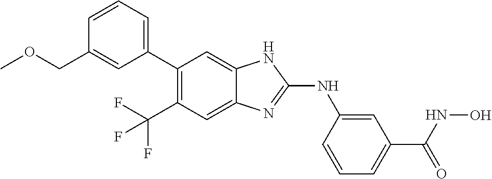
C(C1=C(C2=CC=CC(COC)=C2)C=C2C(=C1)N=C(NC1=CC(C(NO)=O)=CC=C1)N2)(F)(F)F
